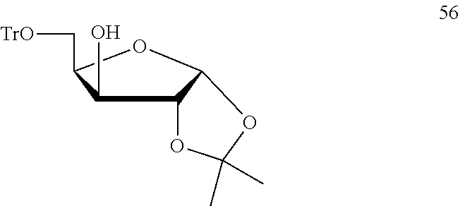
C1(O)C2C(OC1C[TrO])OC(C)(C)O2
